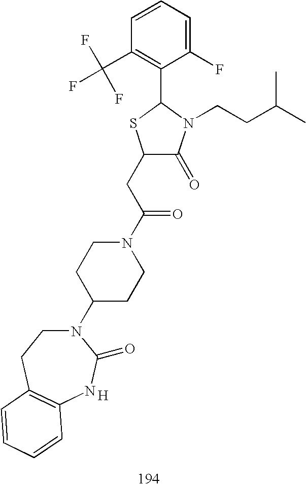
C1(CC(N2CCC(N3CCC4=C(NC3=O)C=CC=C4)CC2)=O)C(=O)N(CCC(C)C)C(C2=C(C(F)(F)F)C=CC=C2F)S1.[H]
